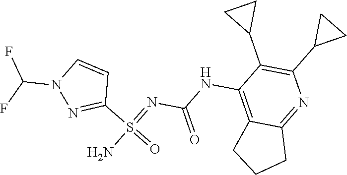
C1=CN(C(F)F)N=C1S(=NC(=O)NC1=C2CCCC2=NC(C2CC2)=C1C1CC1)(=O)N
